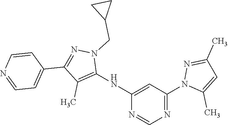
C1(NC2=C(C)C(C3=CC=NC=C3)=NN2CC2CC2)=CC(N2C(C)=CC(C)=N2)=NC=N1
